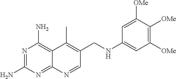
N1=C(N)N=C2C(=C1N)C(C)=C(CNC1=CC([OMe])=C([OMe])C([OMe])=C1)C=N2
